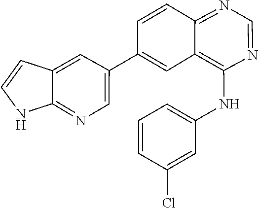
C12=CC(C3=CC4=C(NC5=CC=CC(Cl)=C5)N=CN=C4C=C3)=CN=C1NC=C2
